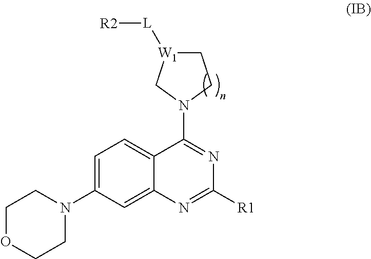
C12=CC(N3CCOCC3)=CC=C1C(N1CC[W1]([L][R2])C1)=NC([R1])=N2
